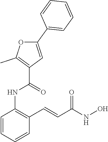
C1=CC=CC(C=CC(NO)=O)=C1NC(C1=C(C)OC(C2=CC=CC=C2)=C1)=O
